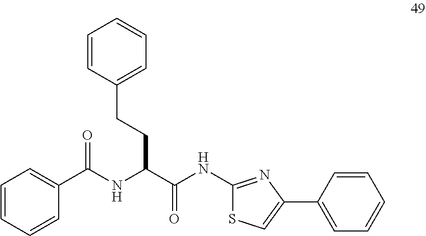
C1=CC=CC(C(NC(C(NC2=NC(C3=CC=CC=C3)=CS2)=O)CCC2=CC=CC=C2)=O)=C1
